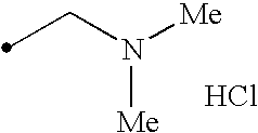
Cl.C(N([Me])[Me])C
